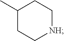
C1(C)CC[NH]CC1
